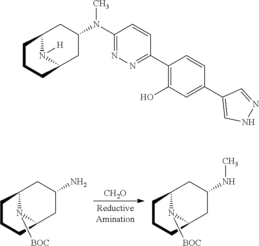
[CH2O].NC1CC2N([BOC])C(C1)CCC2.N(C1CC2N([BOC])C(C1)CCC2)C.C1(C2=NN=C(N(C3CC4N([H])C(C3)CCC4)C)C=C2)=C(O)C=C(C2=CNN=C2)C=C1
